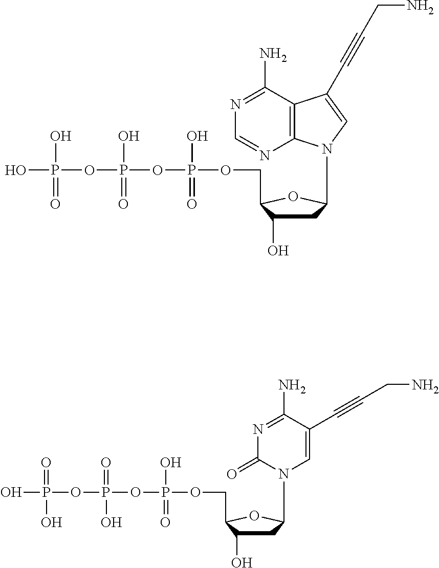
C1C(O)C(COP(OP(OP(O)(O)=O)(O)=O)(O)=O)OC1N1C2=C(C(N)=NC=N2)C(C#CCN)=C1.C1C(O)C(COP(OP(OP(O)(=O)O)(=O)O)(O)=O)OC1N1C=C(C#CCN)C(N)=NC1=O
